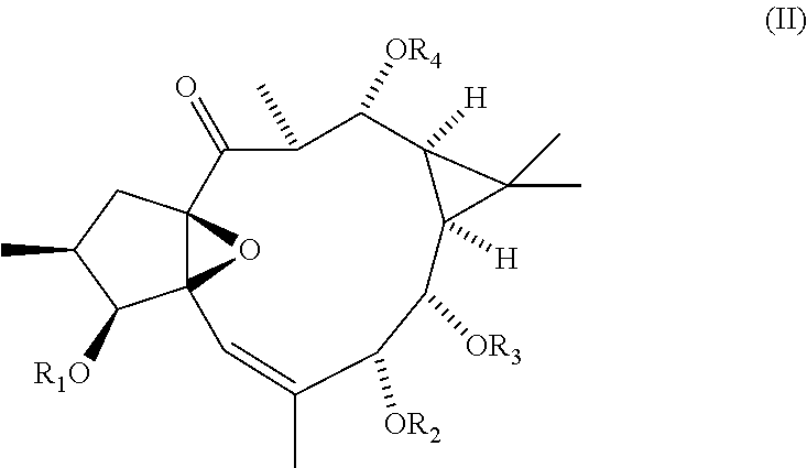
C123C(CC(C)C1[R1O])(O2)C(=O)C(C)C([OR4])C1([H])C([H])(C([OR3])C([OR2])C(C)=C3)C1(C)C
